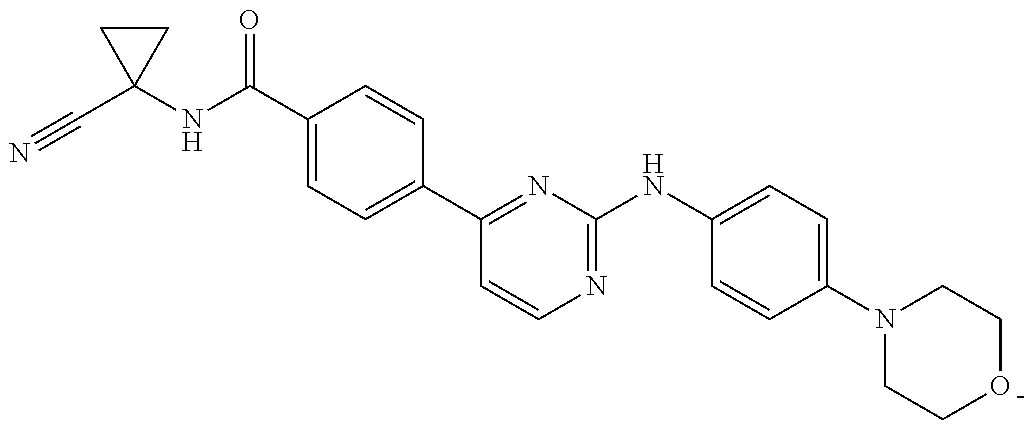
N#CC1(NC(C2=CC=C(C3=NC(NC4=CC=C(N5CCOCC5)C=C4)=NC=C3)C=C2)=O)CC1
